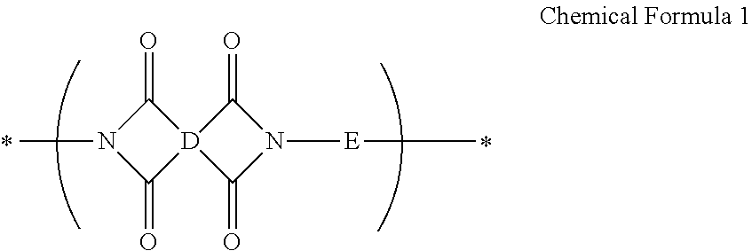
N1(C)C(=O)[D]2(C1=O)C(=O)N([E]C)C2=O
